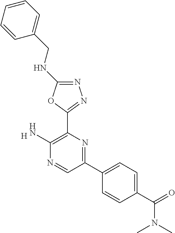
[H].C1(N)=C(C2=NN=C(NCC3=CC=CC=C3)O2)N=C(C2=CC=C(C(=O)N(C)C)C=C2)C=N1
